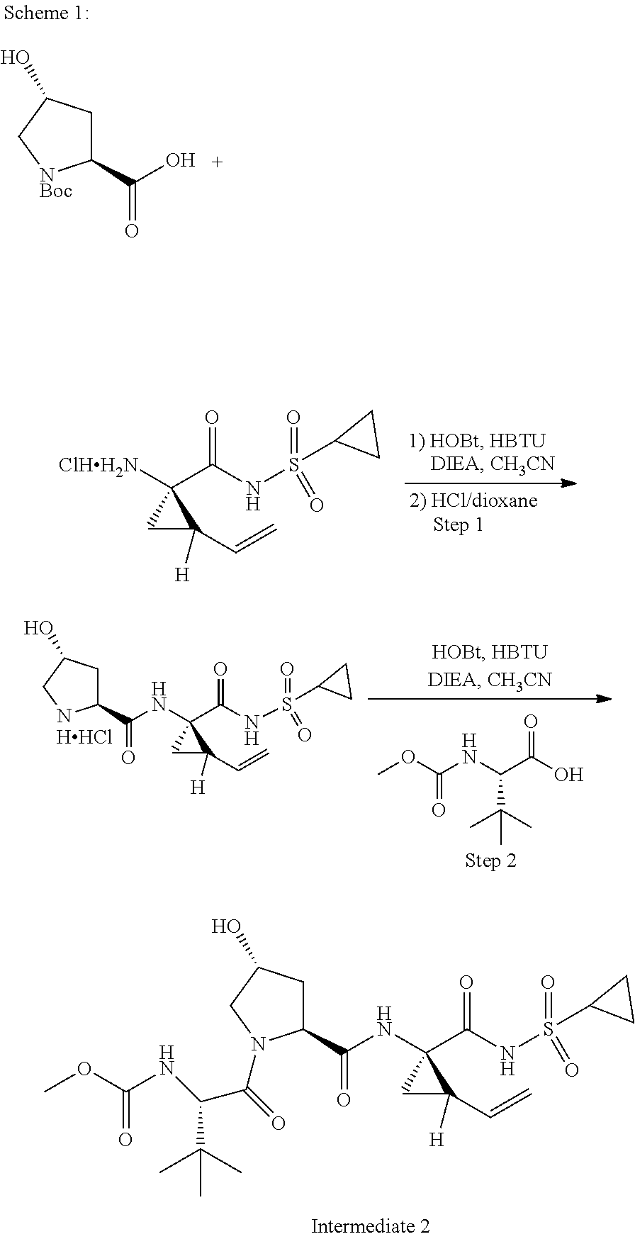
COC(NC(C(O)=O)C(C)(C)C)=O.C1C(C(NC2(C(NS(=O)(=O)C3CC3)=O)CC2([H])C=C)=O)NCC1O.[HHCl].C1C(C(NC2(C(NS(=O)(=O)C3CC3)=O)CC2([H])C=C)=O)N(C(=O)C(NC(OC)=O)C(C)(C)C)CC1O.C1C(C(O)=O)[NBoc]CC1O.C1(C(NS(=O)(=O)C2CC2)=O)([ClHH2N])CC1([H])C=C
